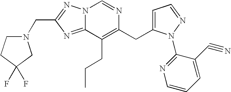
N12C(=NC(CN3CCC(F)(F)C3)=N1)C(CCC)=C(CC1=CC=NN1C1=NC=CC=C1C#N)N=C2
